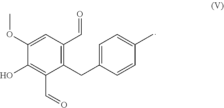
C1(CC2=CC=C(C)C=C2)=C(C=O)C=C(OC)C(O)=C1C=O
